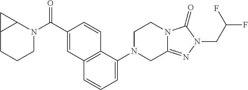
C12CCCN(C(C3=CC4=C(C=C3)C(N3CC5=NN(CC(F)F)C(=O)N5CC3)=CC=C4)=O)C1C2
